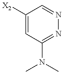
C1([X2])=CC(N(C)C)=NN=C1
